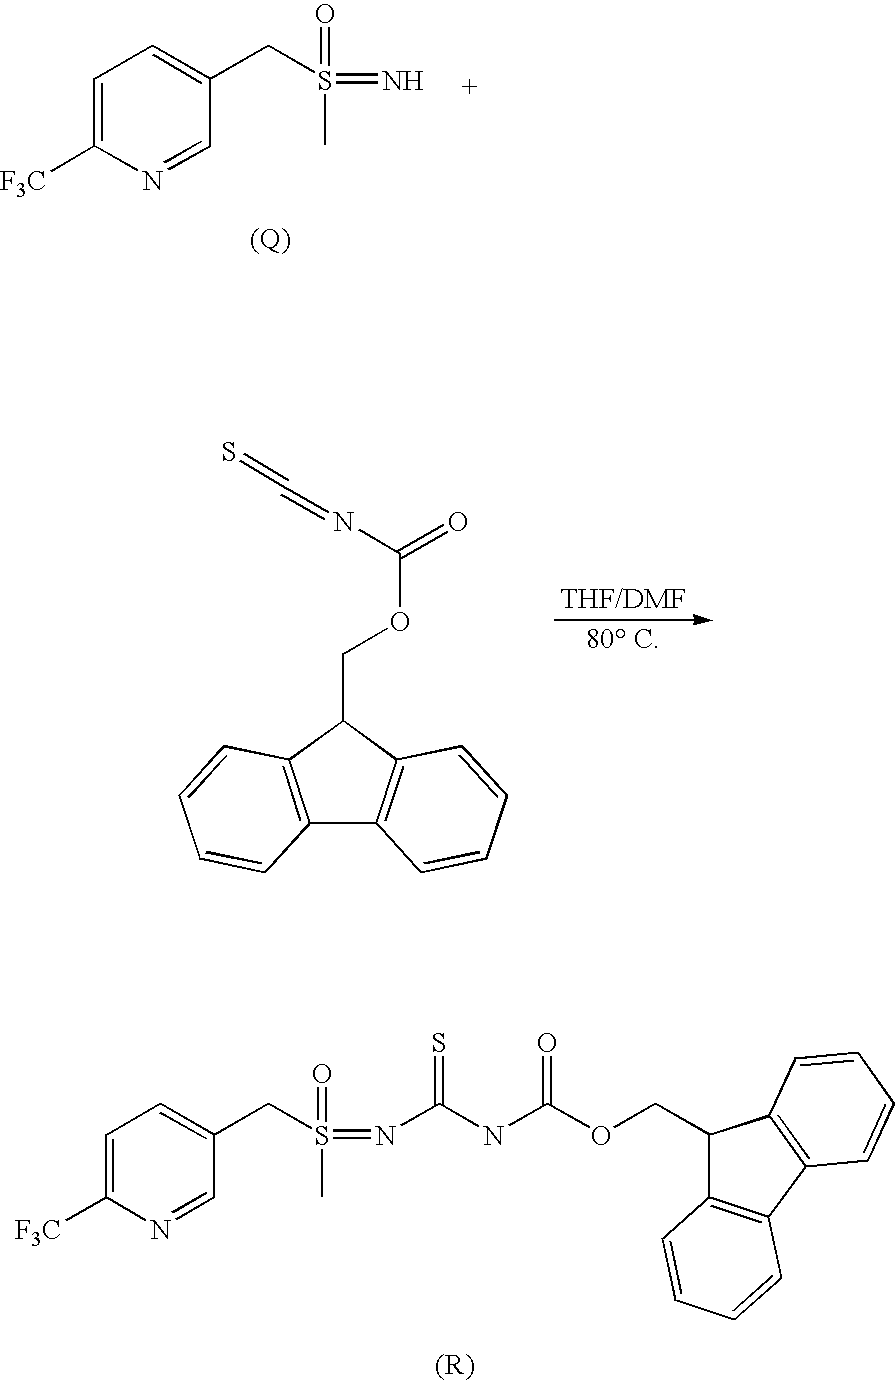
C1=C([F3C])N=CC(CS(=O)(C)=NC(NC(OCC2C3=C(C4=C2C=CC=C4)C=CC=C3)=O)=S)=C1.C1=C([F3C])N=CC(CS(=O)(C)=N)=C1.[(Q)].C12=C(C(COC(=O)N=C=S)C3=C1C=CC=C3)C=CC=C2
